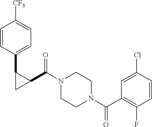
C1=CC(C2C(C(N3CCN(C(C4=C(F)C=CC(Cl)=C4)=O)CC3)=O)C2)=CC=C1[CF3]
